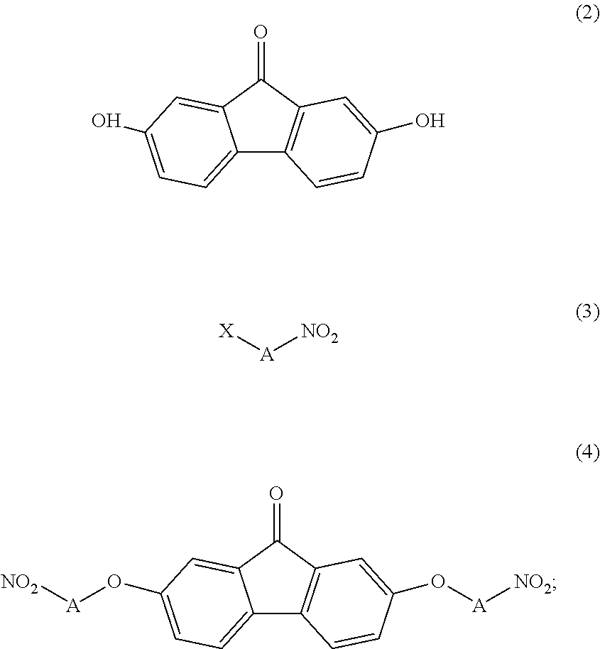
C12=CC=C(O[A][NO2])C=C1C(=O)C1=C2C=CC(O[A][NO2])=C1.C12=CC=C(O)C=C1C(=O)C1=C2C=CC(O)=C1.[X][A][NO2]
